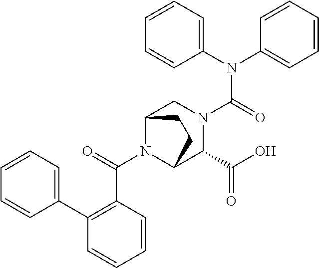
C(N1C2C(C(=O)O)N(C(N(C3=CC=CC=C3)C3=CC=CC=C3)=O)CC1CC2)(=O)C1=C(C2=CC=CC=C2)C=CC=C1
